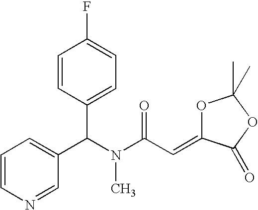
C1=CC(C(C2=CC=CN=C2)N(C(C=C2OC(C)(C)OC2=O)=O)C)=CC=C1F
